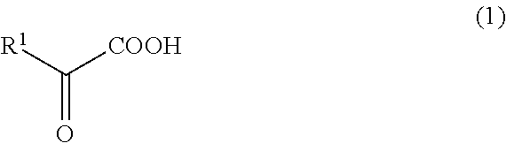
[R1]C([COOH])=O
